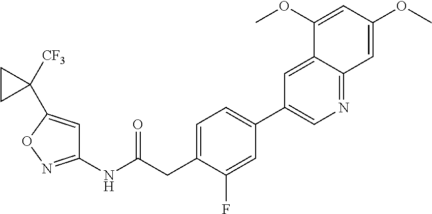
C1=C(CC(NC2=NOC(C3([CF3])CC3)=C2)=O)C(F)=CC(C2=CN=C3C(=C2)C(OC)=CC(OC)=C3)=C1
